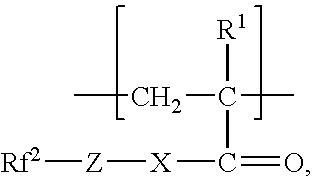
CCC(C)([R1])C(=O)[X][Z][Rf2]
